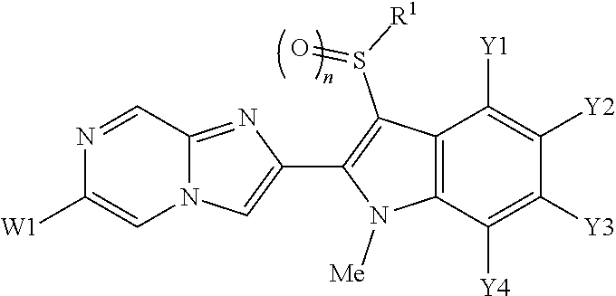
N12C(=NC(C3=C(S([R1])=O)C4=C(N3[Me])C([Y4])=C([Y3])C([Y2])=C4[Y1])=C1)C=NC([W1])=C2
